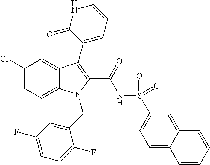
C1(Cl)=CC=C2C(=C1)C(C1=CC=CNC1=O)=C(C(=O)NS(=O)(=O)C1=CC=C3C(=C1)C=CC=C3)N2CC1=CC(F)=CC=C1F
